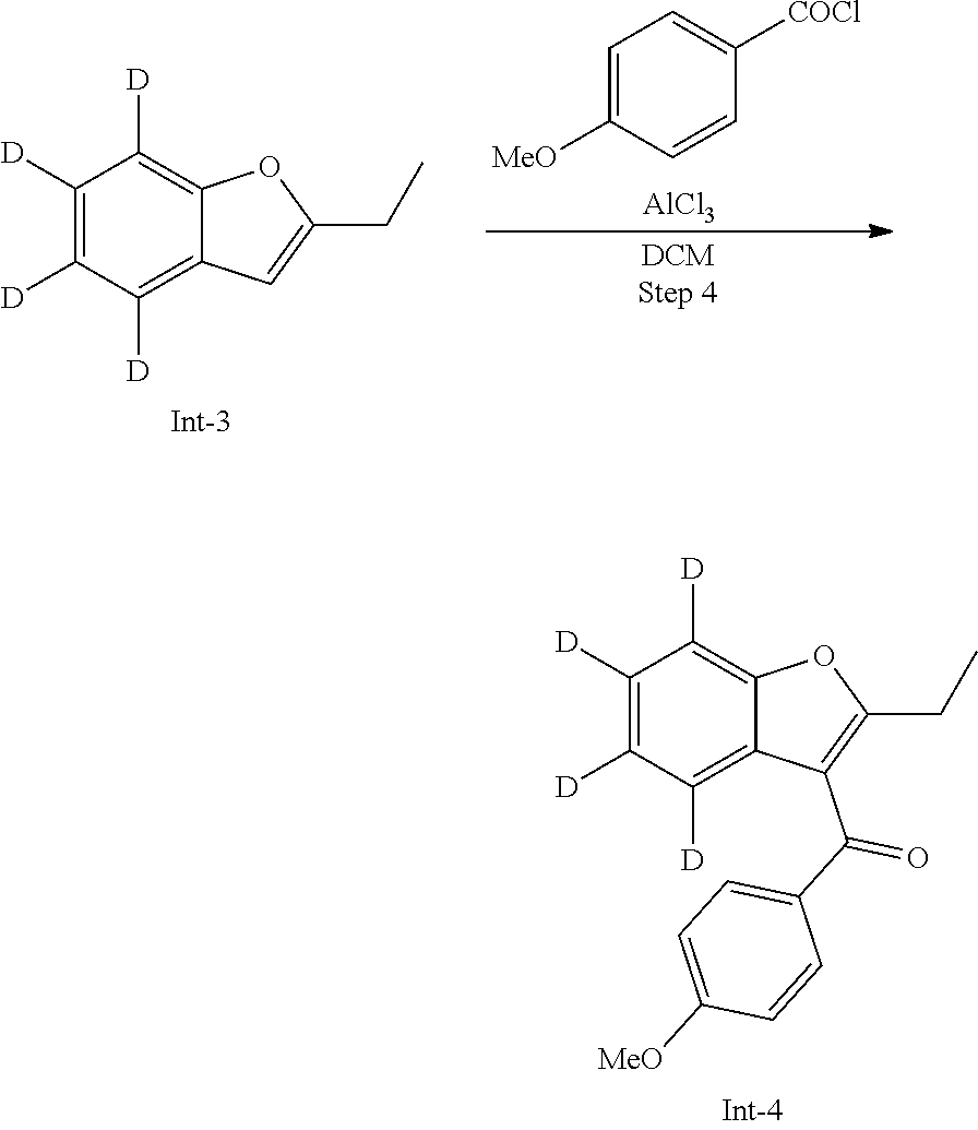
C1=C([MeO])C=CC([COCl])=C1.[AlCl3].C1([D])=C([D])C([D])=C2C(=C1[D])OC(CC)=C2.C1([D])=C([D])C([D])=C2C(=C1[D])OC(CC)=C2C(C1=CC=C([MeO])C=C1)=O
